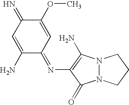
C1(N=C2C=C(OC)C(=N)C=C2N)=C(N)N2N(C1=O)CCC2
